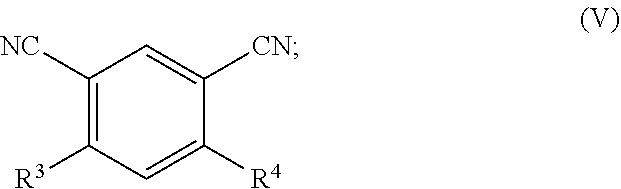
C1([NC])=C([R3])C=C([R4])C([CN])=C1
